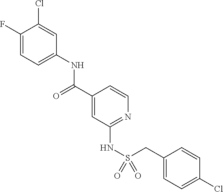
C1(F)=CC=C(NC(C2=CC(NS(=O)(=O)CC3=CC=C(Cl)C=C3)=NC=C2)=O)C=C1Cl
